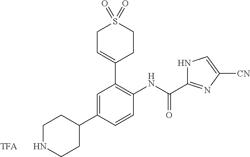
C1NCCC(C2=CC(C3=CCS(=O)(=O)CC3)=C(NC(=O)C3=NC([CN])=CN3)C=C2)C1.[TFA]
